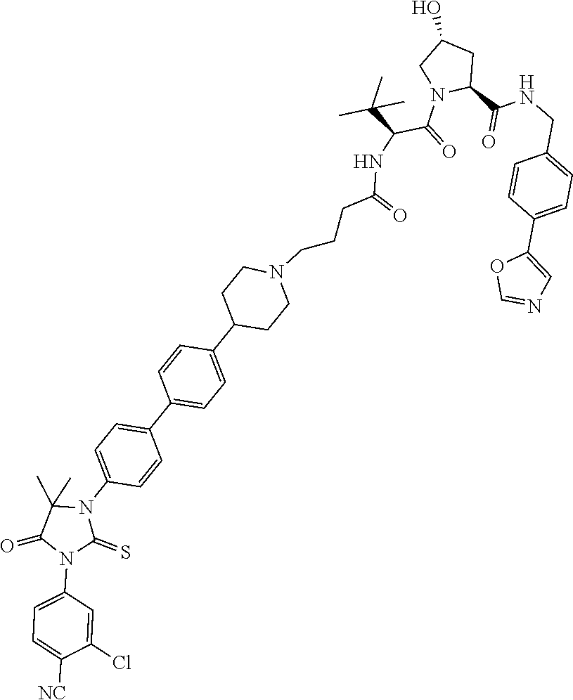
C(C)(C)(C)C(C(=O)N1C(C(NCC2=CC=C(C3=CN=CO3)C=C2)=O)CC(O)C1)NC(=O)CCCN1CCC(C2=CC=C(C3=CC=C(N4C(=S)N(C5=CC=C([NC])C(Cl)=C5)C(=O)C4(C)C)C=C3)C=C2)CC1
